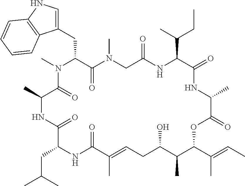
C1(CC2C(=O)N(C)CC(=O)NC(C(C)CC)C(=O)NC(C)C(=O)OC(C(C)=CC)C(C)C(O)CC=C(C)C(=O)NC(CC(C)C)C(=O)NC(C)C(=O)N2C)=CNC2=C1C=CC=C2
